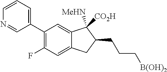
C1(C2=CC=CN=C2)=C(F)C=C2C(=C1)C([MeHN])([CO2H])C(CCC[B(OH)2])C2
